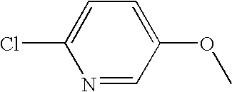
N1=CC(OC)=CC=C1Cl
